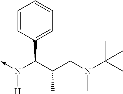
C(C)(CN(C)C(C)(C)C)C(N(->C)[H])C1=CC=CC=C1
